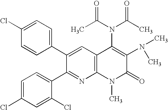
C1=CC(C2=CC3=C(N=C2C2=CC=C(Cl)C=C2Cl)N(C)C(=O)C(N(C)C)=C3N(C(C)=O)C(C)=O)=CC=C1Cl
